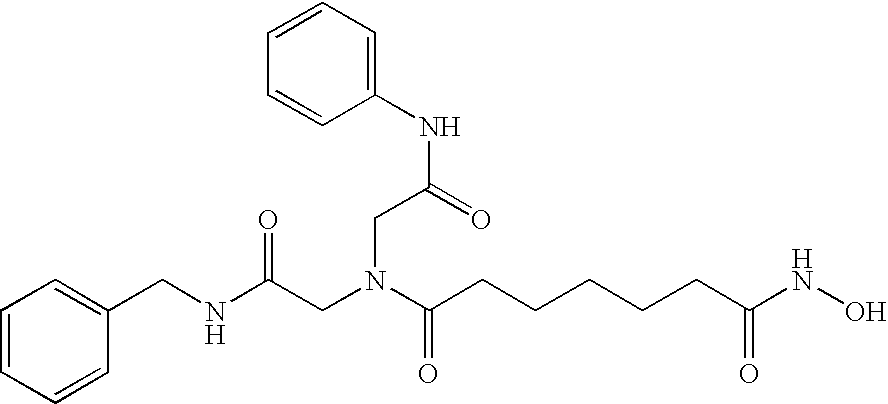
N(C(=O)CN(CC(NC1=CC=CC=C1)=O)C(=O)CCCCCC(NO)=O)CC1=CC=CC=C1
